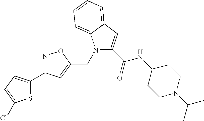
S1C(C2=NOC(CN3C(C(NC4CCN(C(C)C)CC4)=O)=CC4=CC=CC=C34)=C2)=CC=C1Cl
